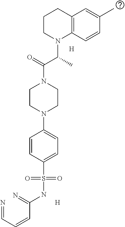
C12=C(C=CC(C)=C1)N(C(C)C(=O)N1CCN(C3=CC=C(S(NC(C=CC=N)=N)(=O)=O)C=C3)CC1)CCC2.[H].[H]
